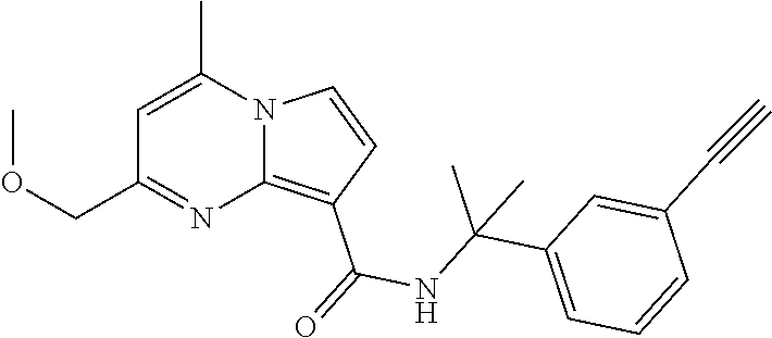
C12=C(C(=O)NC(C3=CC=CC(C#C)=C3)(C)C)C=CN1C(C)=CC(COC)=N2
